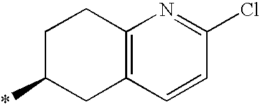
C12=C(C=CC(Cl)=N1)CC(*)CC2
